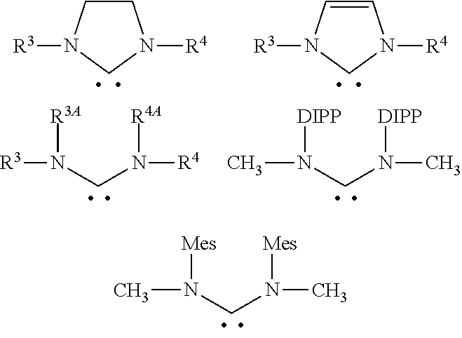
CN(CN(C)[Mes])[Mes].C1CN([R3])CN1[R4].C1=CN([R3])CN1[R4].[R3]N(CN([R4])[R4A])[R3A].CN(CN(C)[DIPP])[DIPP]
